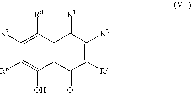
C1([R7])=C([R8])C2=C(C(O)=C1[R6])C(=O)C([R3])=C([R2])C2=[R1]
